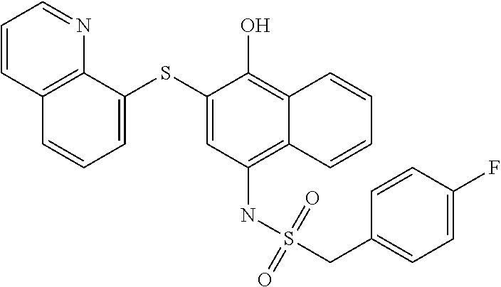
C1=C(SC2=CC(NS(CC3=CC=C(F)C=C3)(=O)=O)=C3C(=C2O)C=CC=C3)C2=C(C=C1)C=CC=N2
